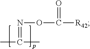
CC(C)=NOC([R42])=O
